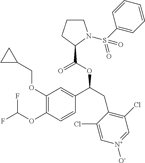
C1(OCC2CC2)=C(OC(F)F)C=CC(C(CC2=C(Cl)C=[N+]([O-])C=C2Cl)OC(=O)C2CCCN2S(=O)(C2=CC=CC=C2)=O)=C1
